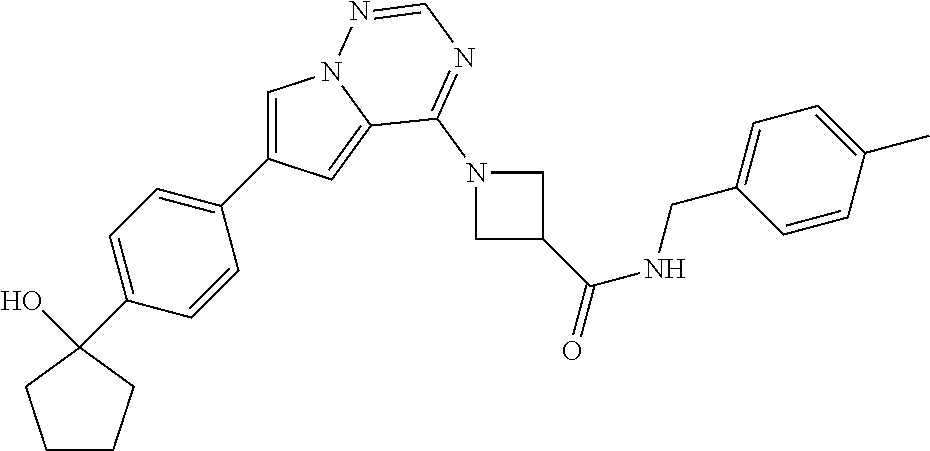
C1(C2=CN3C(=C2)C(N2CC(C(NCC4=CC=C(C)C=C4)=O)C2)=NC=N3)=CC=C(C2(O)CCCC2)C=C1
